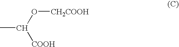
CC(O[CH2COOH])[COOH]
